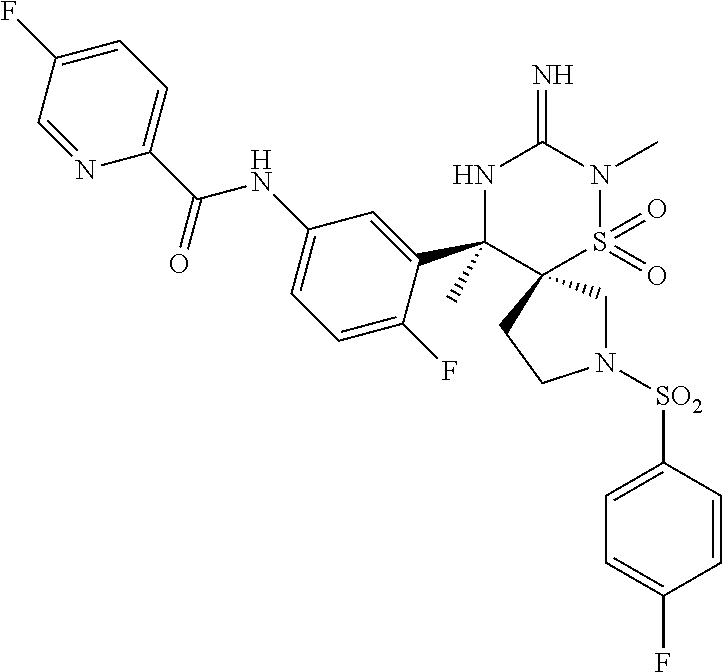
N1([SO2]C2=CC=C(F)C=C2)CC2(CC1)S(=O)(=O)N(C)C(=N)NC2(C1=CC(NC(C2=CC=C(F)C=N2)=O)=CC=C1F)C
